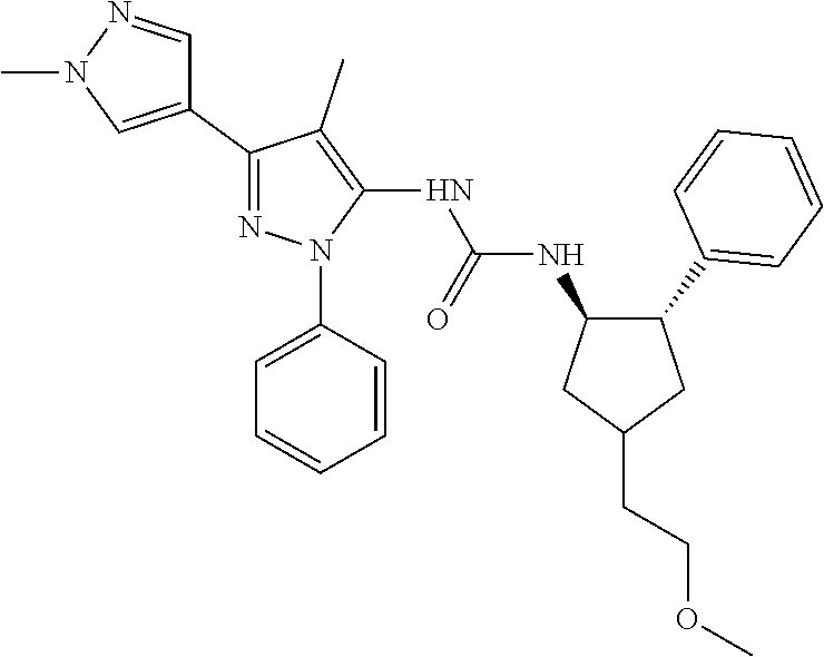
C1(C2=NN(C3=CC=CC=C3)C(NC(NC3C(C4=CC=CC=C4)CC(CCOC)C3)=O)=C2C)=CN(C)N=C1
